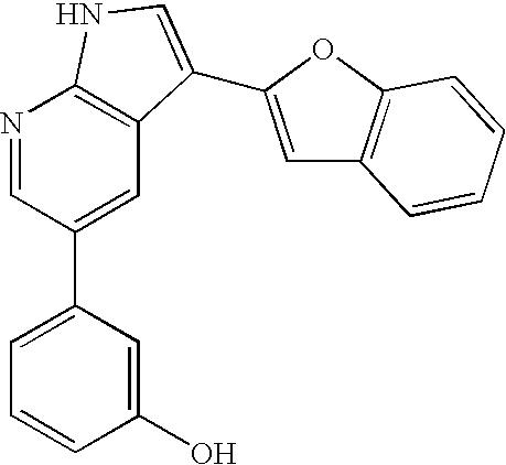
N1=CC(C2=CC=CC(O)=C2)=CC2=C1NC=C2C1=CC2=C(O1)C=CC=C2
